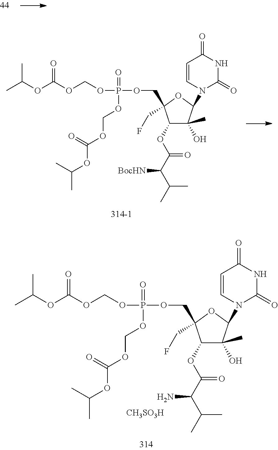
C1(OC(=O)C(N)C(C)C)C(O)(C)C(N2C(=O)NC(=O)C=C2)OC1(COP(OCOC(OC(C)C)=O)(OCOC(OC(C)C)=O)=O)CF.[CH3SO3H].C1(OC(=O)C([BocHN])C(C)C)C(O)(C)C(N2C(=O)NC(=O)C=C2)OC1(COP(OCOC(OC(C)C)=O)(OCOC(OC(C)C)=O)=O)CF
